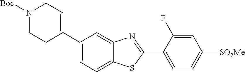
N1([Boc])CCC(C2=CC=C3C(=C2)N=C(C2=CC=C([SO2Me])C=C2F)S3)=CC1
